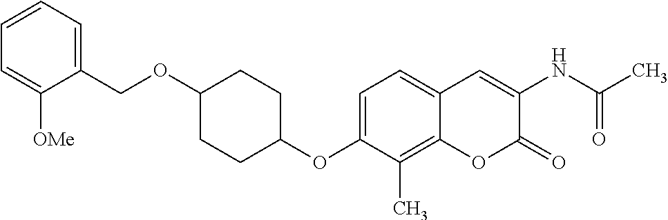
C1=C(OC2CCC(OCC3=CC=CC=C3[OMe])CC2)C(C)=C2C(=C1)C=C(NC(C)=O)C(=O)O2
